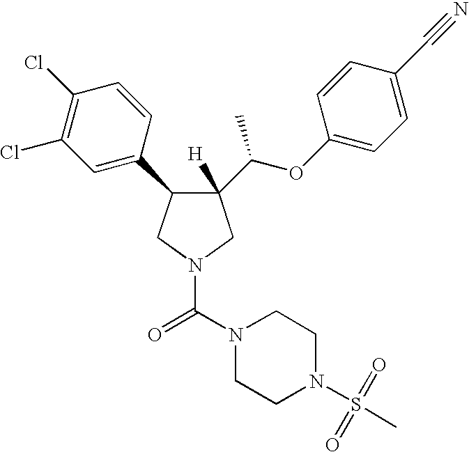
C1(C(OC2=CC=C(C#N)C=C2)C)([H])C(C2=CC(Cl)=C(Cl)C=C2)CN(C(N2CCN(S(C)(=O)=O)CC2)=O)C1
